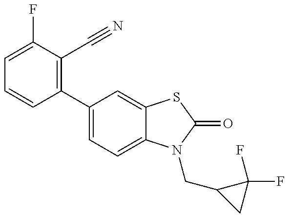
C1=CC(C2=CC=C3C(=C2)SC(=O)N3CC2CC2(F)F)=C(C#N)C(F)=C1
